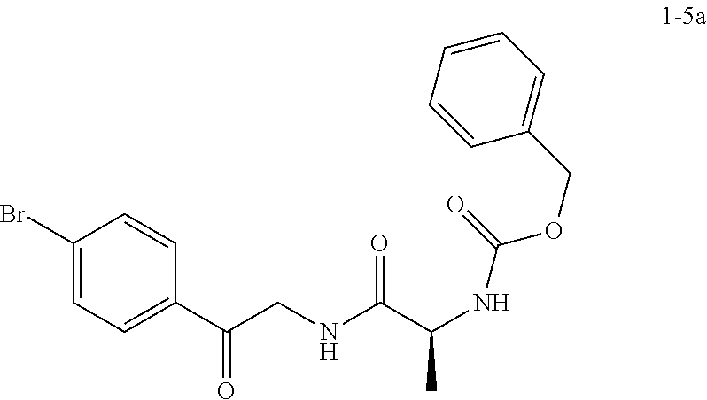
C1(Br)=CC=C(C(CNC(C(NC(OCC2=CC=CC=C2)=O)C)=O)=O)C=C1
